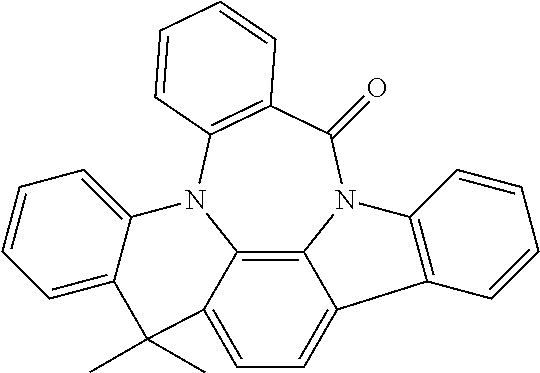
C12=C3N4C(=O)C5=C(N1C1=CC=CC=C1C(C)(C)C2=CC=C3C1=C4C=CC=C1)C=CC=C5
